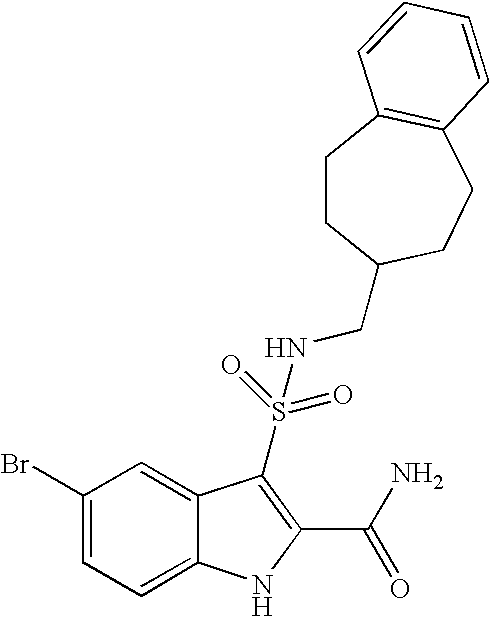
C1(Br)=CC=C2C(=C1)C(S(NCC1CCC3=C(CC1)C=CC=C3)(=O)=O)=C(C(N)=O)N2
